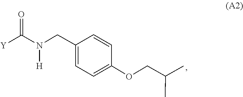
[H]N(C(=O)[Y])CC1=CC=C(OCC(C)C)C=C1
